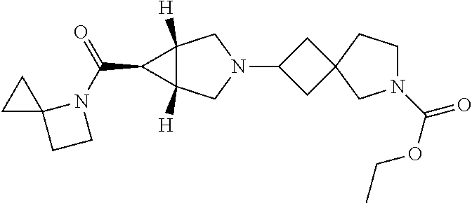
C1C(N2CC3([H])C([H])(C2)C3C(N2C3(CC2)CC3)=O)CC12CN(C(OCC)=O)CC2
